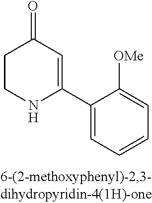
C1CNC(C2=CC=CC=C2[OMe])=CC1=O
